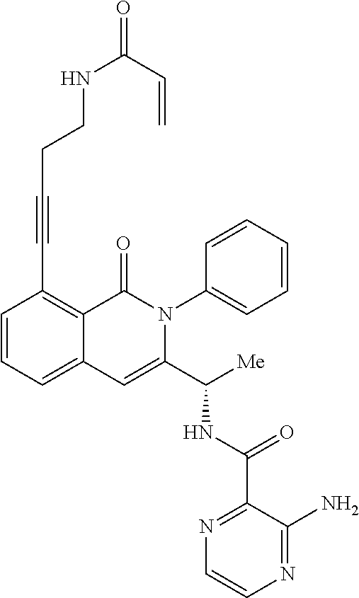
N(C(C1=CC2=CC=CC(C#CCCNC(=O)C=C)=C2C(=O)N1C1=CC=CC=C1)[Me])C(C1=NC=CN=C1N)=O
